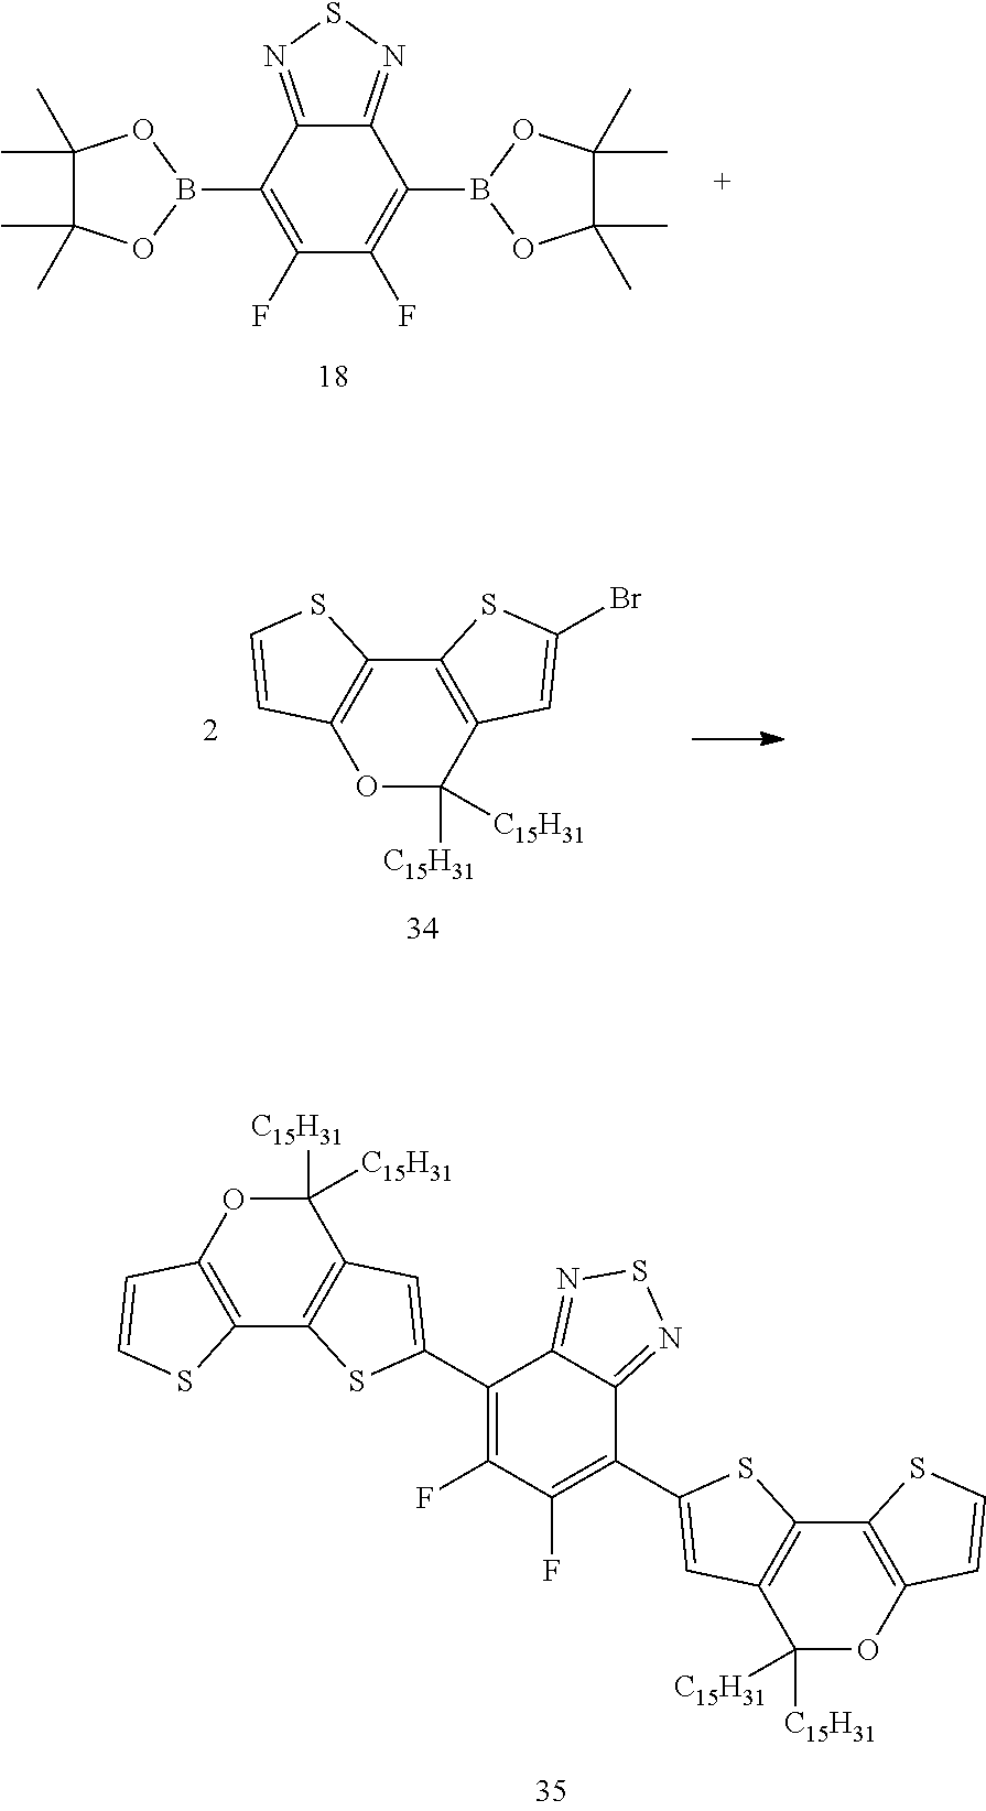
O1C([C15H31])([C15H31])C2=C(C3=C1C=CS3)SC(C1=C(F)C(F)=C(C3=CC4=C(C5=C(OC4([C15H31])[C15H31])C=CS5)S3)C3=NSN=C13)=C2.C1(F)=C(B2OC(C)(C)C(C)(C)O2)C2=NSN=C2C(B2OC(C)(C)C(C)(C)O2)=C1F.O1C([C15H31])([C15H31])C2=C(C3=C1C=CS3)SC(Br)=C2
